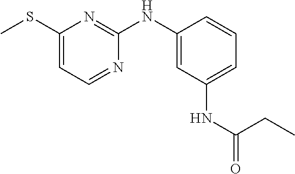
C1(SC)=CC=NC(NC2=CC(NC(=O)CC)=CC=C2)=N1
